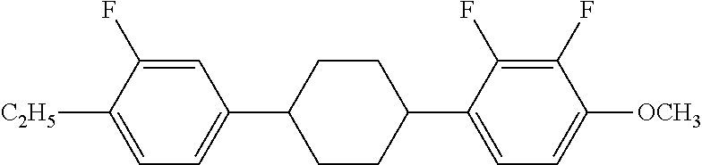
C1=C(F)C([C2H5])=CC=C1C1CCC(C2=CC=C([OCH3])C(F)=C2F)CC1
